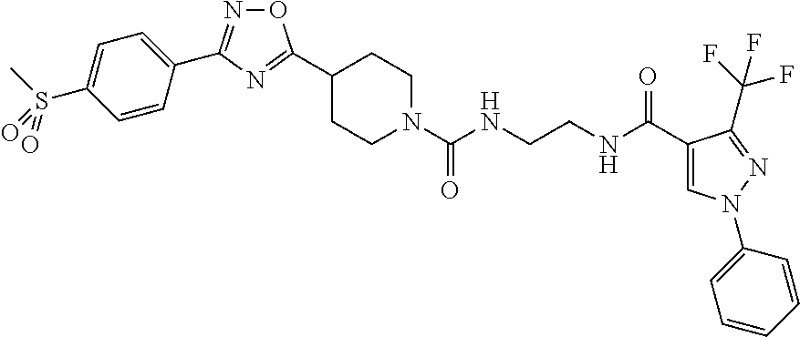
C1(C2=NC(C3=CC=C(S(=O)(C)=O)C=C3)=NO2)CCN(C(NCCNC(C2=CN(C3=CC=CC=C3)N=C2C(F)(F)F)=O)=O)CC1
